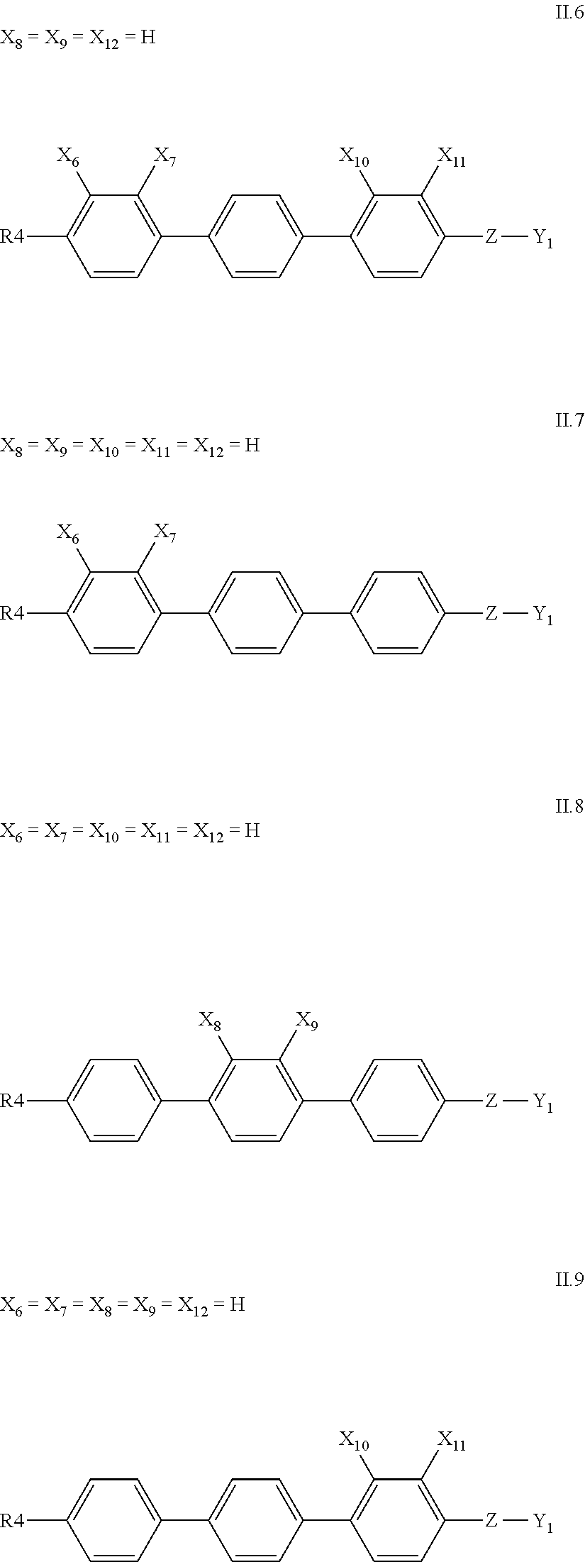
C1([X7])=C(C2=CC=C(C3=C([X10])C([X11])=C([Z][Y1])C=C3)C=C2)C=CC([R4])=C1[X6].C1([X7])=C(C2=CC=C(C3=CC=C([Z][Y1])C=C3)C=C2)C=CC([R4])=C1[X6].C1=C(C2=C([X8])C([X9])=C(C3=CC=C([Z][Y1])C=C3)C=C2)C=CC([R4])=C1.C1=C(C2=CC=C(C3=C([X10])C([X11])=C([Z][Y1])C=C3)C=C2)C=CC([R4])=C1
